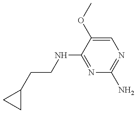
C1(CCNC2=NC(N)=NC=C2OC)CC1
